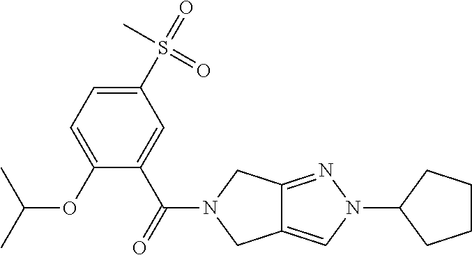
O(C1=CC=C(S(=O)(C)=O)C=C1C(=O)N1CC2=CN(C3CCCC3)N=C2C1)C(C)C
